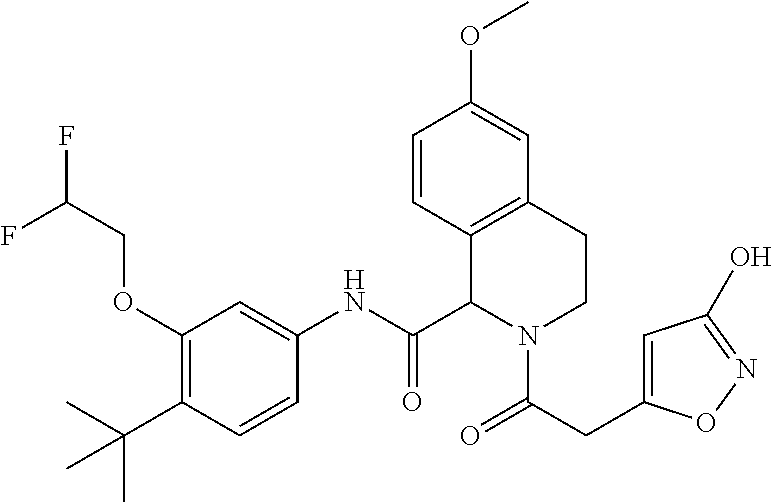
C1(OCC(F)F)=C(C(C)(C)C)C=CC(NC(C2C3=C(CCN2C(CC2=CC(O)=NO2)=O)C=C(OC)C=C3)=O)=C1
